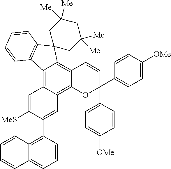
C12=C3C(=C4C(=C1C1(C5=C2C=CC=C5)CC([Me])([Me])CC([Me])([Me])C1)C=CC(C1=CC=C([OMe])C=C1)(C1=CC=C([OMe])C=C1)O4)C=C(C1=C2C(=CC=C1)C=CC=C2)C([MeS])=C3
